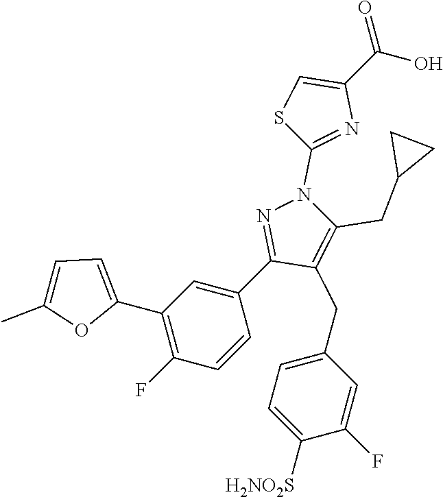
C1(C2=CC=C(C)O2)=C(F)C=CC(C2=NN(C3=NC(C(=O)O)=CS3)C(CC3CC3)=C2CC2=CC=C([H2NO2S])C(F)=C2)=C1
